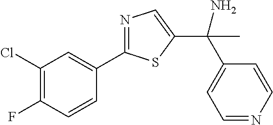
C1(C2=NC=C(C(C)(C3=CC=NC=C3)N)S2)=CC(Cl)=C(F)C=C1
